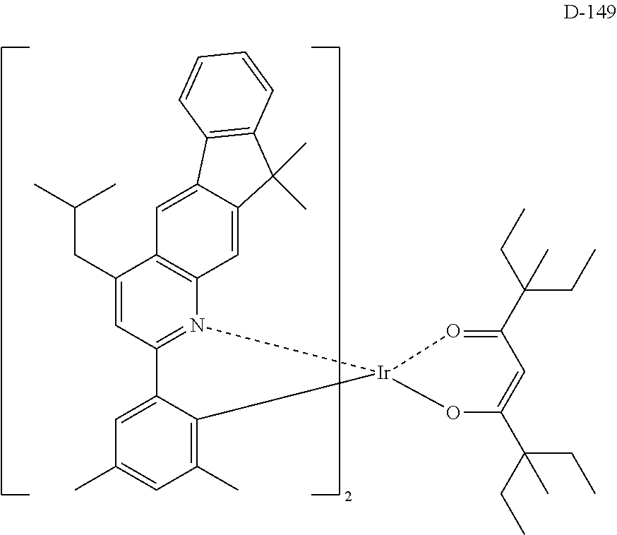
C1=C(CC(C)C)C2=C(N3=C1C1=CC(C)=CC(C)=C1[Ir]31OC(C(CC)(CC)C)=CC(C(CC)(CC)C)=O1)C=C1C(=C2)C2=C(C1(C)C)C=CC=C2
